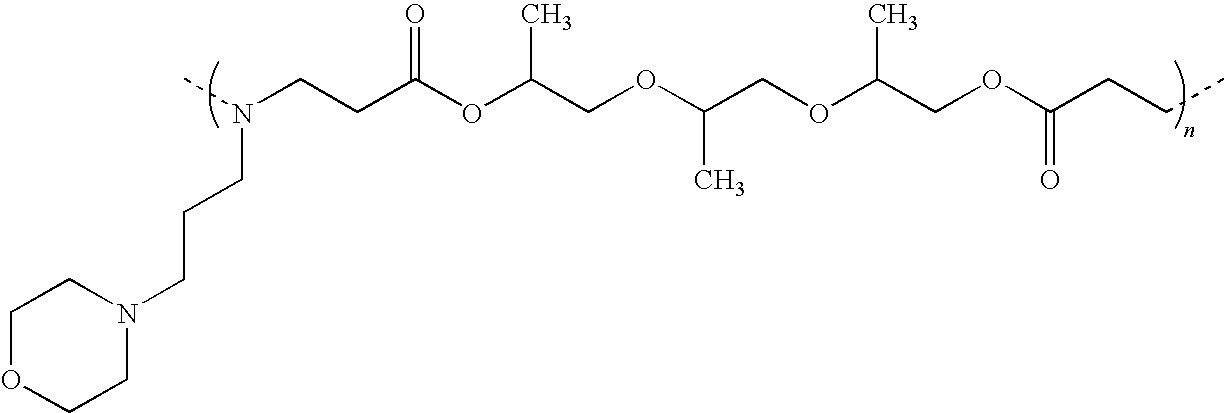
N(CCCN1CCOCC1)(CCC(OC(COC(COC(COC(CCC)=O)C)C)C)=O)C
